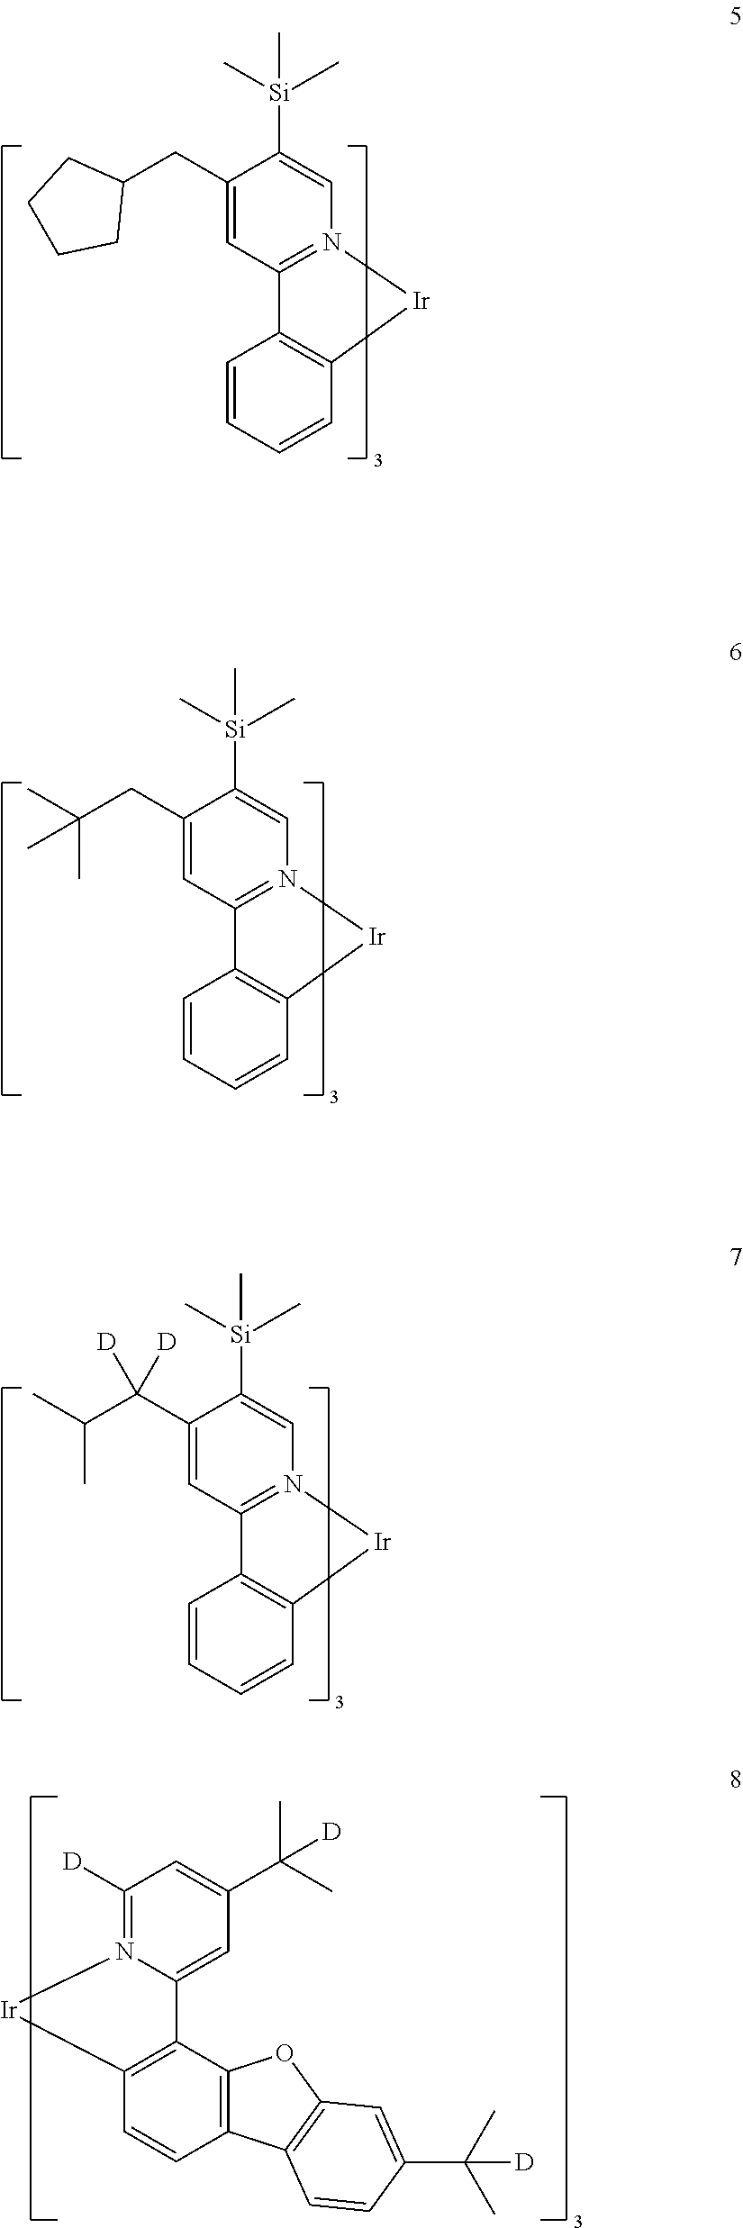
C1=CC=CC2=C1C1=N(C=C([Si](C)(C)C)C(CC3CCCC3)=C1)[Ir]2.C1=CC=CC2=C1C1=N(C=C([Si](C)(C)C)C(C(C(C)C)([D])[D])=C1)[Ir]2.C12=C(C=CC3=C1C1=CC(C([D])(C)C)=CC([D])=N1[Ir]3)C1=C(O2)C=C(C(C)(C)[D])C=C1.C1=CC=CC2=C1C1=N(C=C([Si](C)(C)C)C(CC(C)(C)C)=C1)[Ir]2
